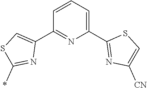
C1(C2=NC([CN])=CS2)=CC=CC(C2=CSC(*)=N2)=N1
